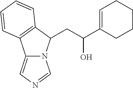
C12=CN=CN1C(CC(O)C1=CCCCC1)C1=C2C=CC=C1
